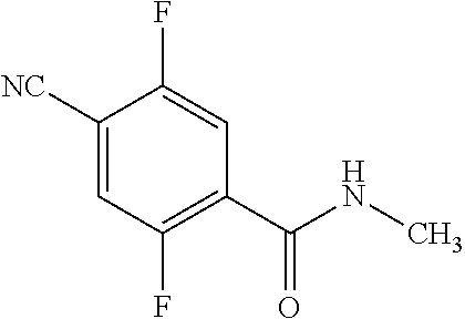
C1([NC])=CC(F)=C(C(NC)=O)C=C1F
